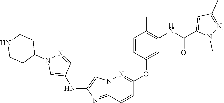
C1(OC2=NN3C(=NC(NC4=CN(C5CCNCC5)N=C4)=C3)C=C2)=CC(NC(C2=CC(C)=NN2C)=O)=C(C)C=C1
